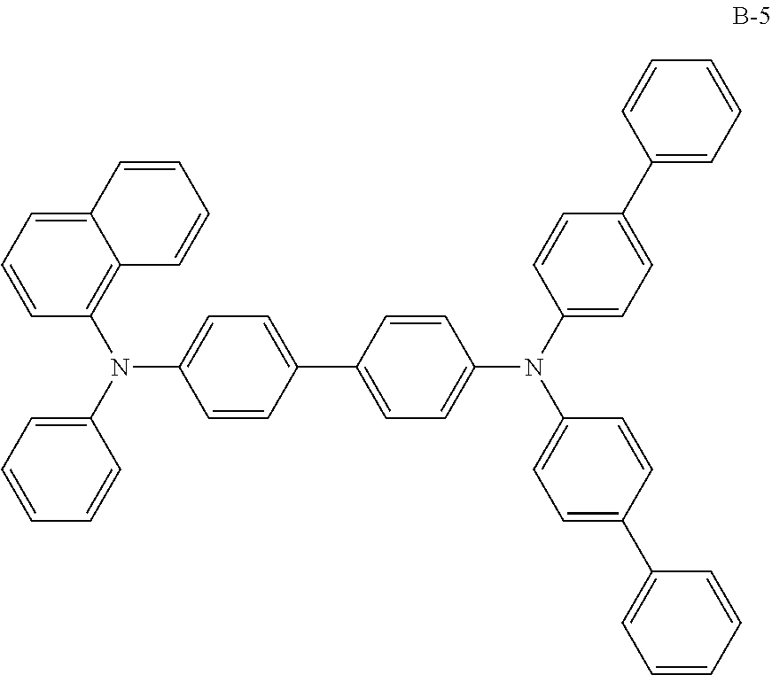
C1(C2=CC=C(N(C3=CC=C(C4=CC=CC=C4)C=C3)C3=CC=C(C4=CC=CC=C4)C=C3)C=C2)=CC=C(N(C2=CC=CC=C2)C2=C3C(=CC=C2)C=CC=C3)C=C1
